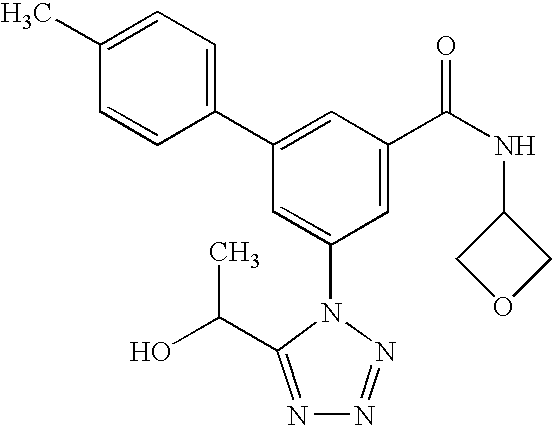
C1(C2=CC(C(NC3COC3)=O)=CC(N3C(C(C)O)=NN=N3)=C2)=CC=C(C)C=C1
